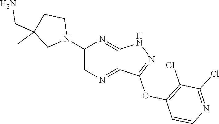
N1(C2=CN=C3C(=N2)NN=C3OC2=C(Cl)C(Cl)=NC=C2)CCC(CN)(C)C1
